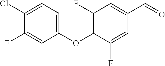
C1(OC2=C(F)C=C(C=O)C=C2F)=CC=C(Cl)C(F)=C1
